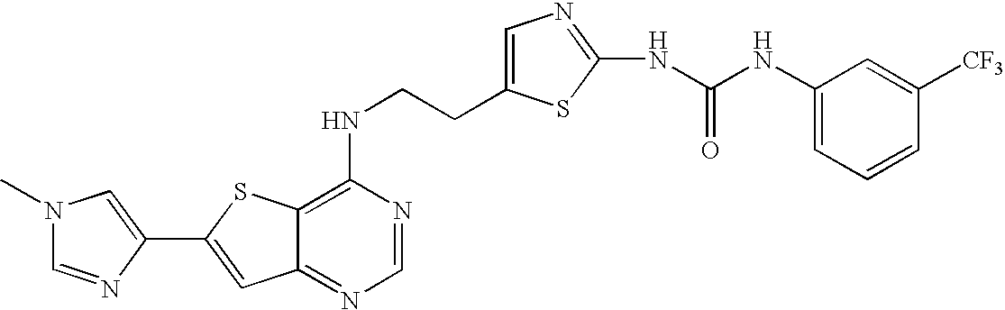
C12=NC=NC(NCCC3=CN=C(NC(NC4=CC=CC([CF3])=C4)=O)S3)=C1SC(C1=CN(C)C=N1)=C2
